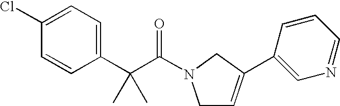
C1(Cl)=CC=C(C(C(N2CC=C(C3=CN=CC=C3)C2)=O)(C)C)C=C1
